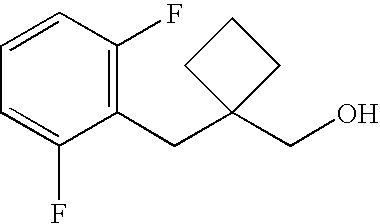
C1(CC2(CO)CCC2)=C(F)C=CC=C1F
